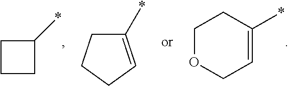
C1OCC=C(*)C1.C1(*)CCC1.C1(*)=CCCC1
